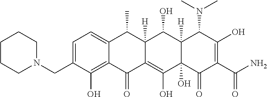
C1=C(CN2CCCCC2)C(O)=C2C(=C1)C(C)C1([H])C(=C(O)C3(O)C([H])(C1O)C(N(C)C)C(O)=C(C(N)=O)C3=O)C2=O
